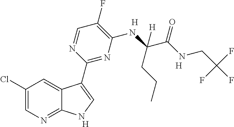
C1(F)=C(NC(C(NCC(F)(F)F)=O)(CCC)[H])N=C(C2=CNC3=NC=C(Cl)C=C32)N=C1.[H].[H].[H]
